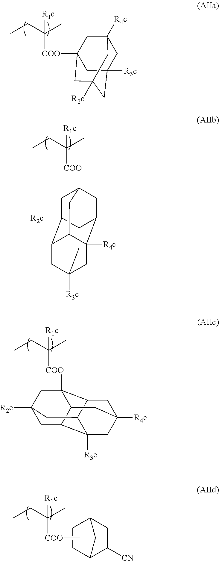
[COO](C(CC)(C)[R1c])C12CC3([R4c])CC([R3c])(CC([R2c])(C1)C3)C2.[COO](C(CC)(C)[R1c])C12CC3([R2c])C4C(C1)C1([R4c])CC([R3c])(CC3C1C2)C4.[COO](C(CC)(C)[R1c])C12CC3([R2c])CC4C1CC1([R4c])CC2C(C3)C4([R3c])C1.[COO](C(CC)(C)[R1c])C.C1CC2CC([CN])C1C2
